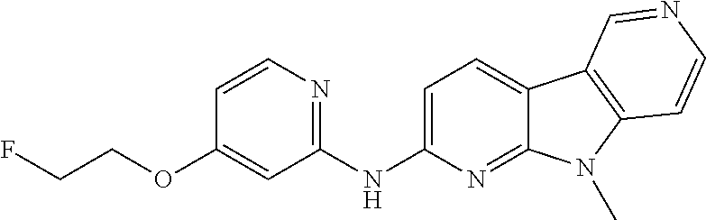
C1(NC2=CC=C3C(=N2)N(C)C2=C3C=NC=C2)=NC=CC(OCCF)=C1
